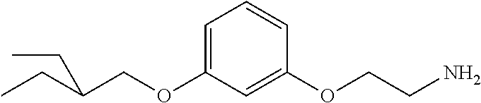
C(COC1=CC=CC(OCCN)=C1)(CC)CC
